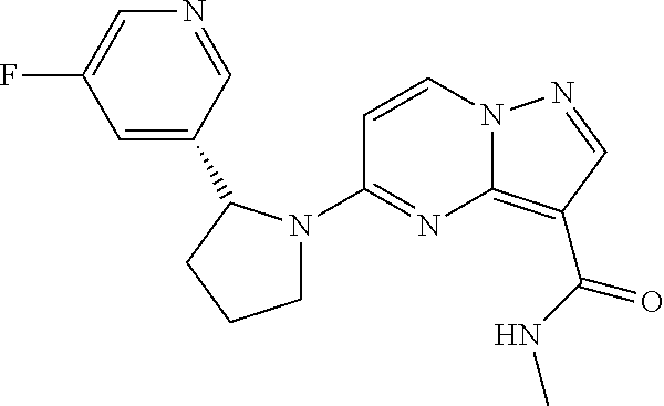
FC1=CN=CC(C2N(C3=NC4=C(C(NC)=O)C=NN4C=C3)CCC2)=C1
